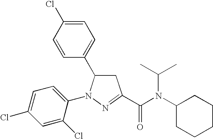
C1=C(Cl)C=CC(C2CC(C(=O)N(C3CCCCC3)C(C)C)=NN2C2=CC=C(Cl)C=C2Cl)=C1
